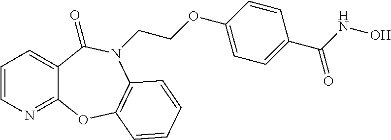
C1=CN=C2C(=C1)C(=O)N(CCOC1=CC=C(C(NO)=O)C=C1)C1=C(O2)C=CC=C1
